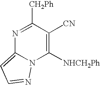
N1=C([CH2Ph])C([CN])=C([NHCH2Ph])N2C1=CC=N2
